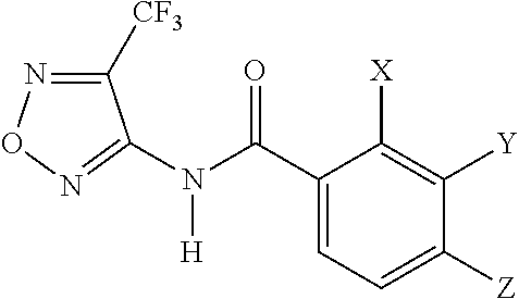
N(C(C1=CC=C([Z])C([Y])=C1[X])=O)([H])C1=NON=C1[CF3]
